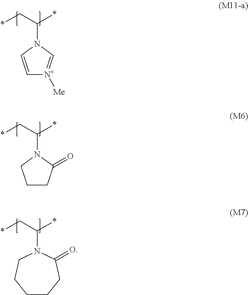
*CC(*)N1C=C[N+]([Me])=C1.*CC(*)N1CCCC1=O.*CC(*)N1CCCCCC1=O
